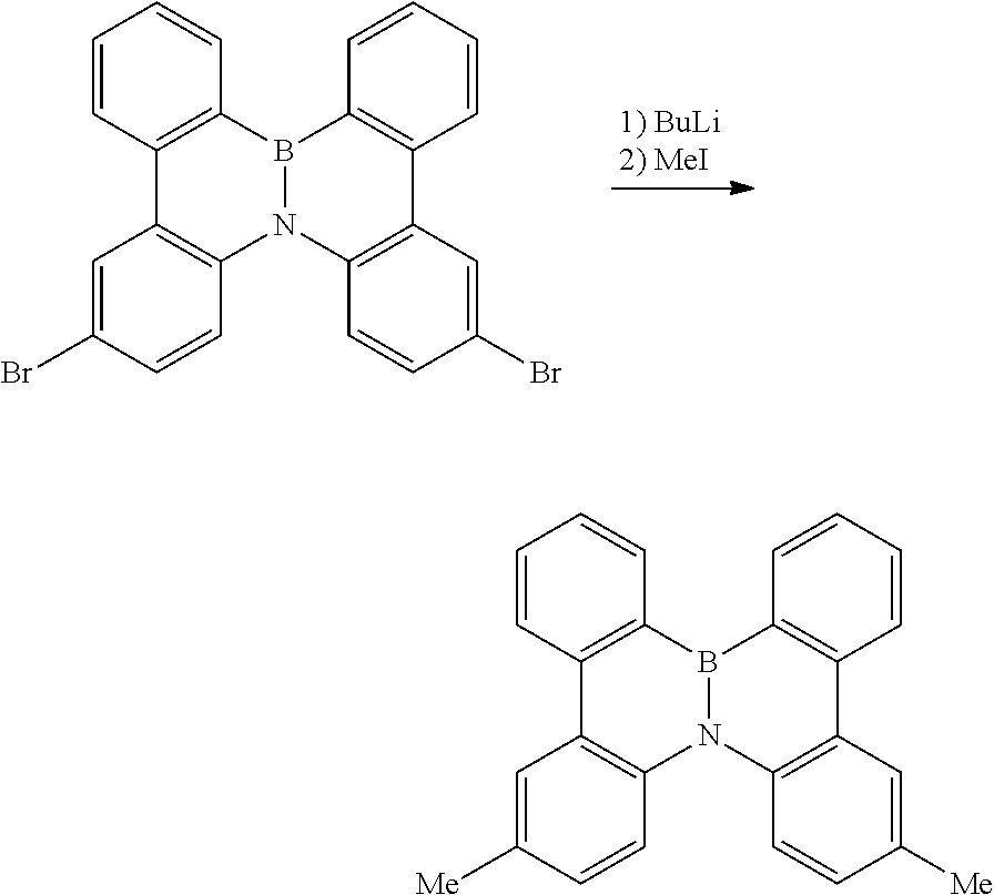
C1=CC2=C(C=C1)B1N(C3=C2C=C([Me])C=C3)C2=C(C=C([Me])C=C2)C2=C1C=CC=C2.C1=CC2=C(C=C1)B1N(C3=C2C=C(Br)C=C3)C2=C(C=C(Br)C=C2)C2=C1C=CC=C2
